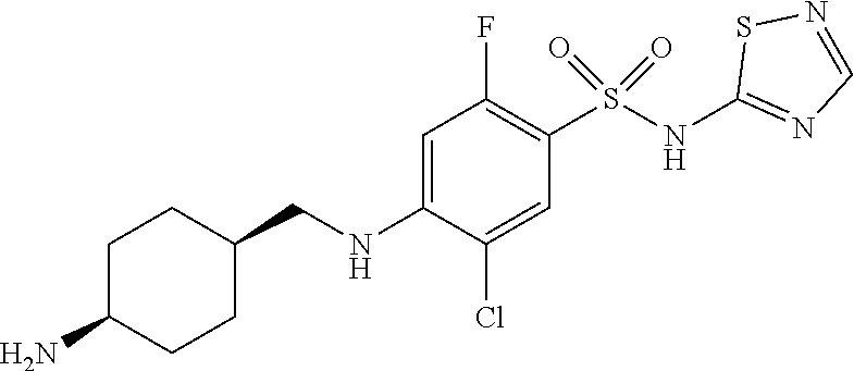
C1=C(NCC2CCC(N)CC2)C(Cl)=CC(S(NC2=NC=NS2)(=O)=O)=C1F
